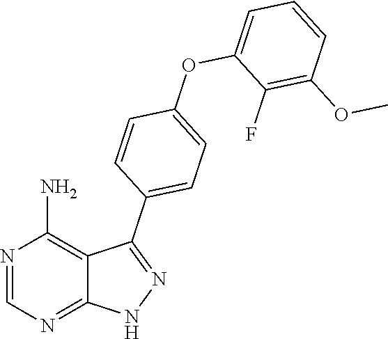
N1N=C(C2=CC=C(OC3=CC=CC(OC)=C3F)C=C2)C2=C(N)N=CN=C12
